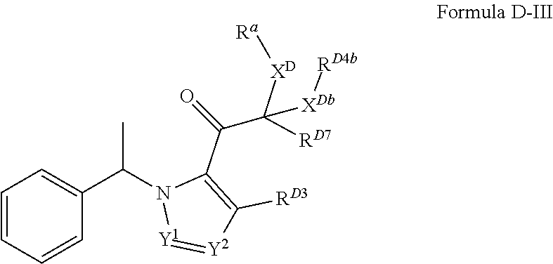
C1=CC(C(N2[Y1]=[Y2]C([RD3])=C2C(=O)C([XD][Ra])([RD7])[XDb][RD4b])C)=CC=C1
